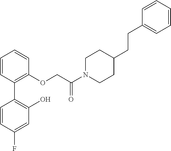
C1=CC(C2=C(O)C=C(F)C=C2)=C(OCC(N2CCC(CCC3=CC=CC=C3)CC2)=O)C=C1
